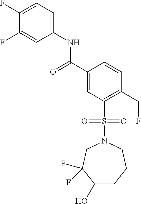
C1(F)=CC=C(NC(C2=CC(S(=O)(=O)N3CC(F)(F)C(O)CCC3)=C(CF)C=C2)=O)C=C1F
